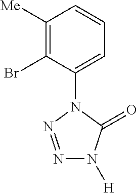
C1=C(N2N=NN([H])C2=O)C(Br)=C([Me])C=C1
